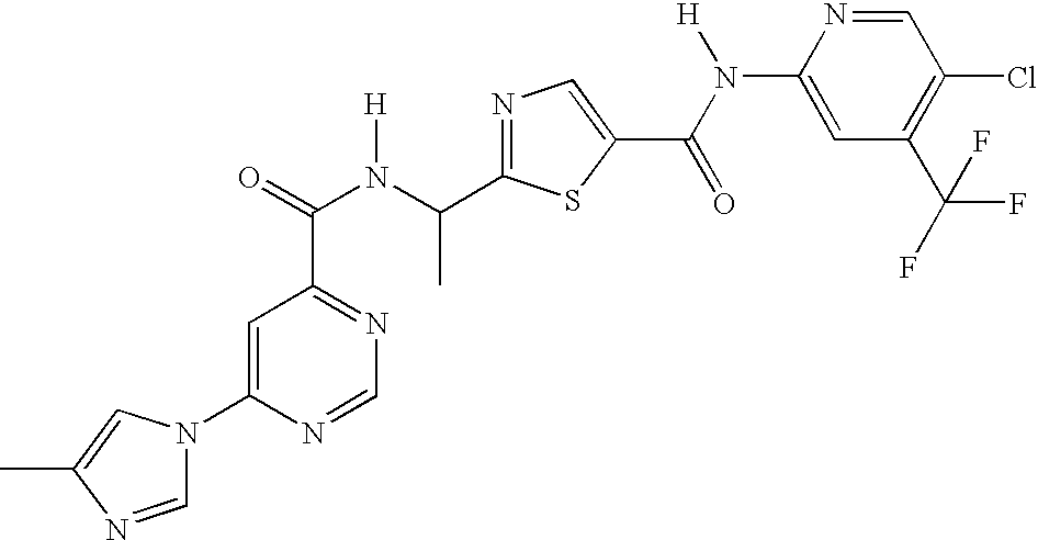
N1=C(C(N(C(=O)C2=NC=NC(N3C=NC(C)=C3)=C2)[H])C)SC(C(N([H])C2=CC(C(F)(F)F)=C(Cl)C=N2)=O)=C1
